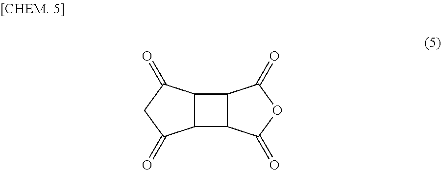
C12C(C3C1C(=O)OC3=O)C(=O)CC2=O
